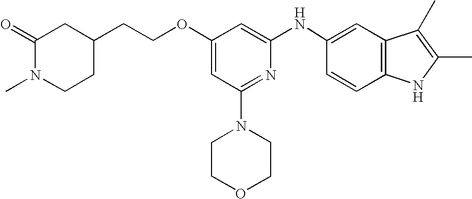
O(C1=CC(N2CCOCC2)=NC(NC2=CC3=C(C=C2)NC(C)=C3C)=C1)CCC1CC(=O)N(C)CC1
